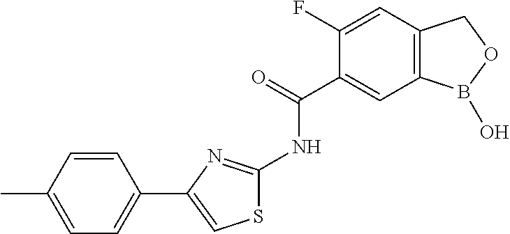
C1(F)=CC2=C(C=C1C(=O)NC1=NC(C3=CC=C(C)C=C3)=CS1)B(O)OC2
